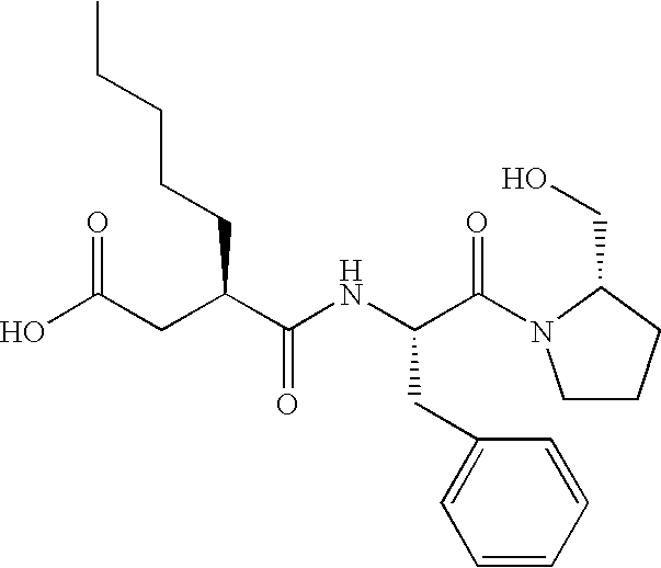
OC(=O)CC(C(NC(C(=O)N1CCCC1CO)CC1=CC=CC=C1)=O)CCCCC
